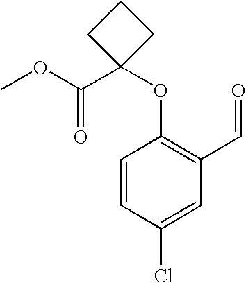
C1=CC(Cl)=CC(C=O)=C1OC1(C(=O)OC)CCC1
